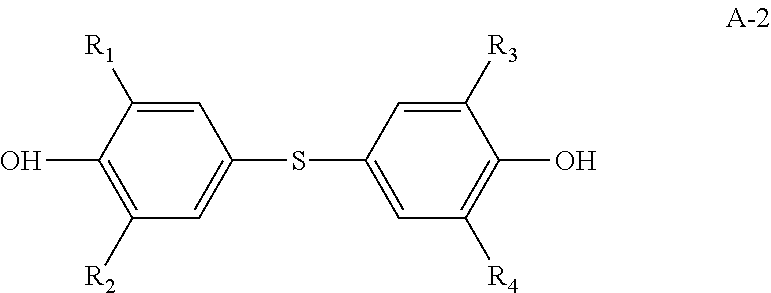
C1=C([R1])C(O)=C([R2])C=C1SC1=CC([R4])=C(O)C([R3])=C1
